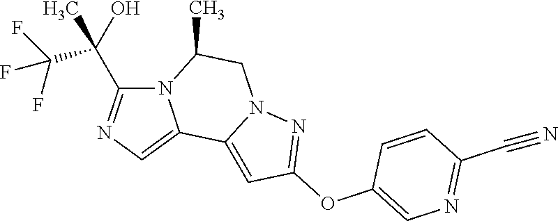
N12C(C(C(F)(F)F)(O)C)=NC=C1C1=CC(OC3=CN=C(C#N)C=C3)=NN1CC2C
